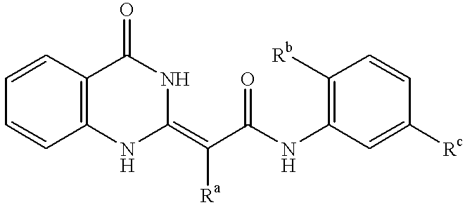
C1=CC2=C(C=C1)C(=O)NC(=C(C(=O)NC1=C([Rb])C=CC([Rc])=C1)[Ra])N2
